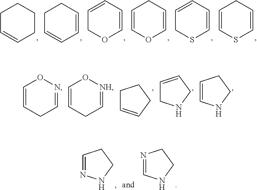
C1C=CCCC1.C1C=CC=CC1.C1=CC=COC1.C1=COC=CC1.C1=CC=CSC1.C1=CSC=CC1.C1=CCC=NO1.C1=CCC=[NH]O1.C1C=CCC1.C1=CCNC1.C1=CNCC1.C1=NNCC1.N1=CNCC1
